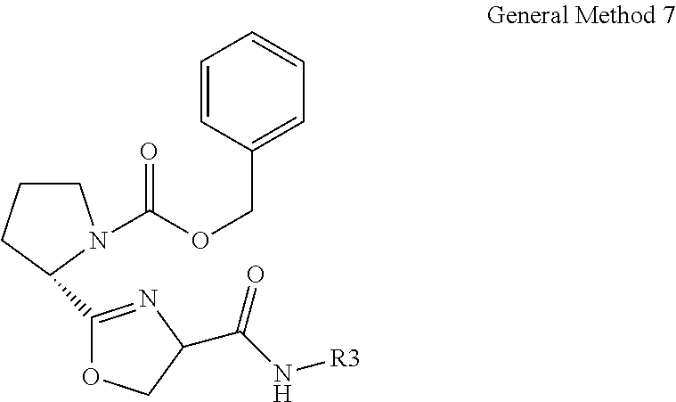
C1=CC(COC(=O)N2CCCC2C2=NC(C(=O)N[R3])CO2)=CC=C1
